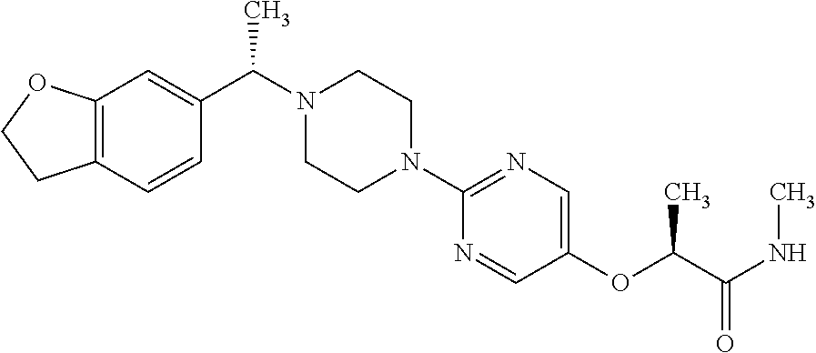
C12=C(C=CC(C(N3CCN(C4=NC=C(OC(C(=O)NC)C)C=N4)CC3)C)=C1)CCO2
